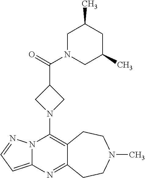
N12C(=CC=N1)N=C1C(=C2N2CC(C(=O)N3CC(C)CC(C)C3)C2)CCN(C)CC1
